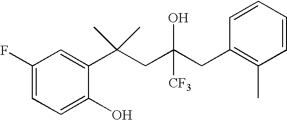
C1=C(O)C(C(CC(CC2=C(C)C=CC=C2)([CF3])O)(C)C)=CC(F)=C1
